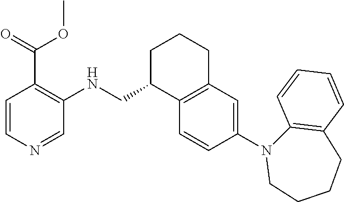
C1=CC(N2CCCCC3=C2C=CC=C3)=CC2=C1C(CNC1=C(C(OC)=O)C=CN=C1)CCC2
